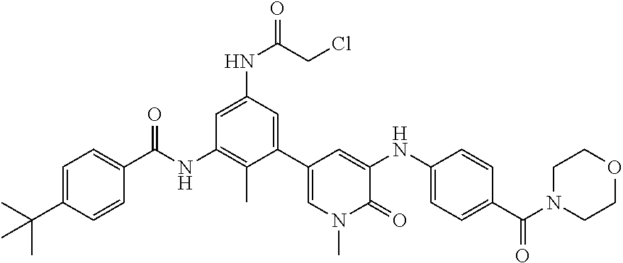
CC(C1=CC=C(C(NC2=C(C)C(C3=CN(C)C(=O)C(NC4=CC=C(C(N5CCOCC5)=O)C=C4)=C3)=CC(NC(CCl)=O)=C2)=O)C=C1)(C)C
